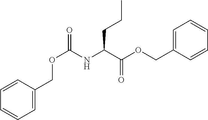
C1=CC=CC=C1COC(NC(C(=O)OCC1=CC=CC=C1)CCC)=O
